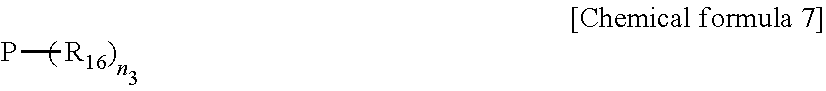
P[R16)]
